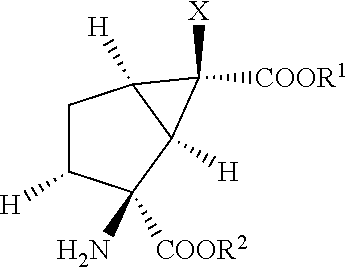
C1C([H])C([COOR2])(N)C2([H])C1([H])C2([COOR1])[X]
